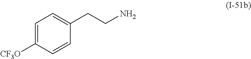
C1=C([CF3O])C=CC(CCN)=C1
